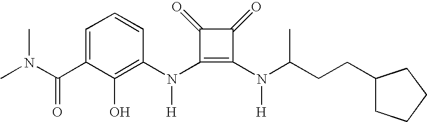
C(C1=CC=CC(N(C2=C(N(C(CCC3CCCC3)C)[H])C(=O)C2=O)[H])=C1O)(=O)N(C)C
